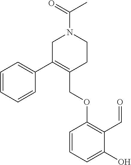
C1C(C2=CC=CC=C2)=C(COC2=C(C=O)C(O)=CC=C2)CCN1C(C)=O
